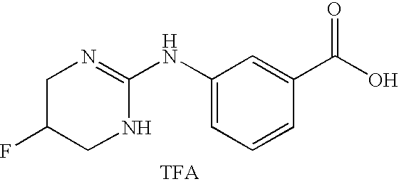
C1C(F)CNC(NC2=CC=CC(C(O)=O)=C2)=N1
